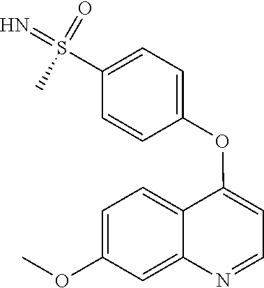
C1=C(OC)C=C2C(=C1)C(OC1=CC=C(S(=N)(=O)C)C=C1)=CC=N2
